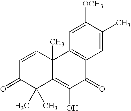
C1=CC2(C)C(=C(O)C(=O)C3=C2C=C([OCH3])C(C)=C3)C(C)(C)C1=O
